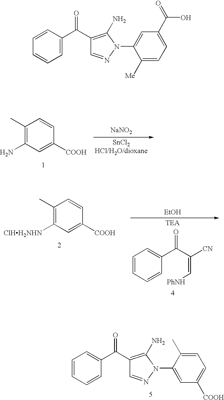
[NaNO2].[SnCl2HCl/H2O/dioxane].C1(C)=C(N)C=C([COOH])C=C1.C1=CC=CC(C(C(=C[PhNH])[CN])=O)=C1.[EtOH].[TEA].C1(C)=C([ClHH2NHN])C=C([COOH])C=C1.C1=C(C(C2=C(N)N(C3=CC([COOH])=CC=C3C)N=C2)=O)C=CC=C1.C1=NN(C2=CC(C(=O)O)=CC=C2[Me])C(N)=C1C(C1=CC=CC=C1)=O
